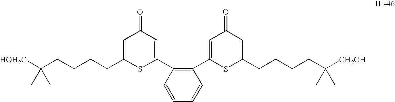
C(CCCC1=CC(=O)C=C(C2=C(C3=CC(=O)C=C(CCCCC([CH2OH])(C)C)S3)C=CC=C2)S1)C([HOH2C])(C)C
